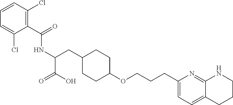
C(C1=C(Cl)C=CC=C1Cl)(=O)NC(CC1CCC(OCCCC2=CC=C3C(=N2)NCCC3)CC1)C(=O)O
